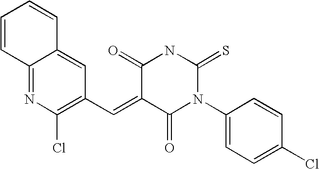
C1=CC2=NC(Cl)=C(C=C3C(=O)N(C4=CC=C(Cl)C=C4)C(=S)NC3=O)C=C2C=C1
